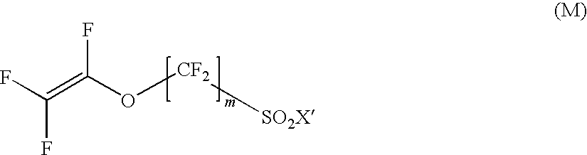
FC(=C(O[CF2][SO2X])F)F
